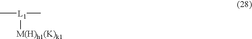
C[L1](C)[M(H)h1(K)k1]
